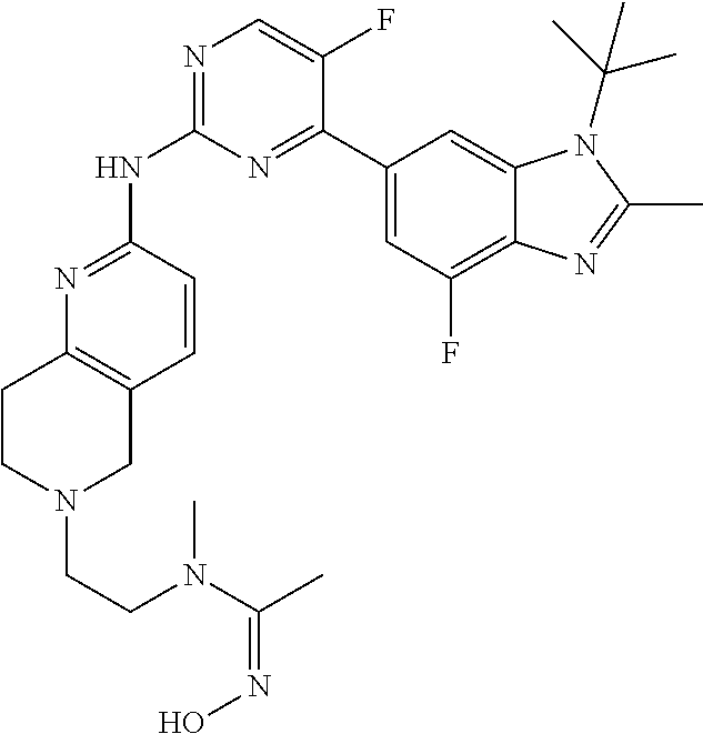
N1=C(NC2=NC=C(F)C(C3=CC(F)=C4C(=C3)N(C(C)(C)C)C(C)=N4)=N2)C=CC2=C1CCN(CCN(C(C)=NO)C)C2
